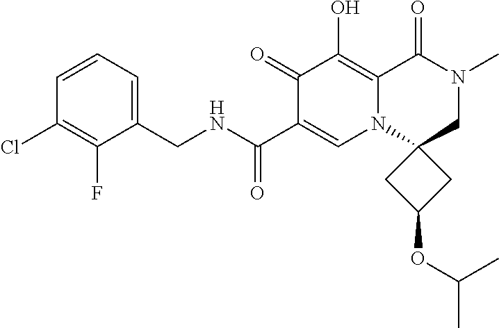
C1(F)=C(Cl)C=CC=C1CNC(C1=CN2C3(CN(C)C(=O)C2=C(O)C1=O)CC(OC(C)C)C3)=O
